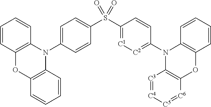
C1=CC2=C(C=C1)N(C1=CC=C(S(C3=[C1][C2]=C(N4C5=C(OC6=C4C=CC=C6)[C6]=[C5][C4]=[C3]5)C=C3)(=O)=O)C=C1)C1=C(O2)C=CC=C1
